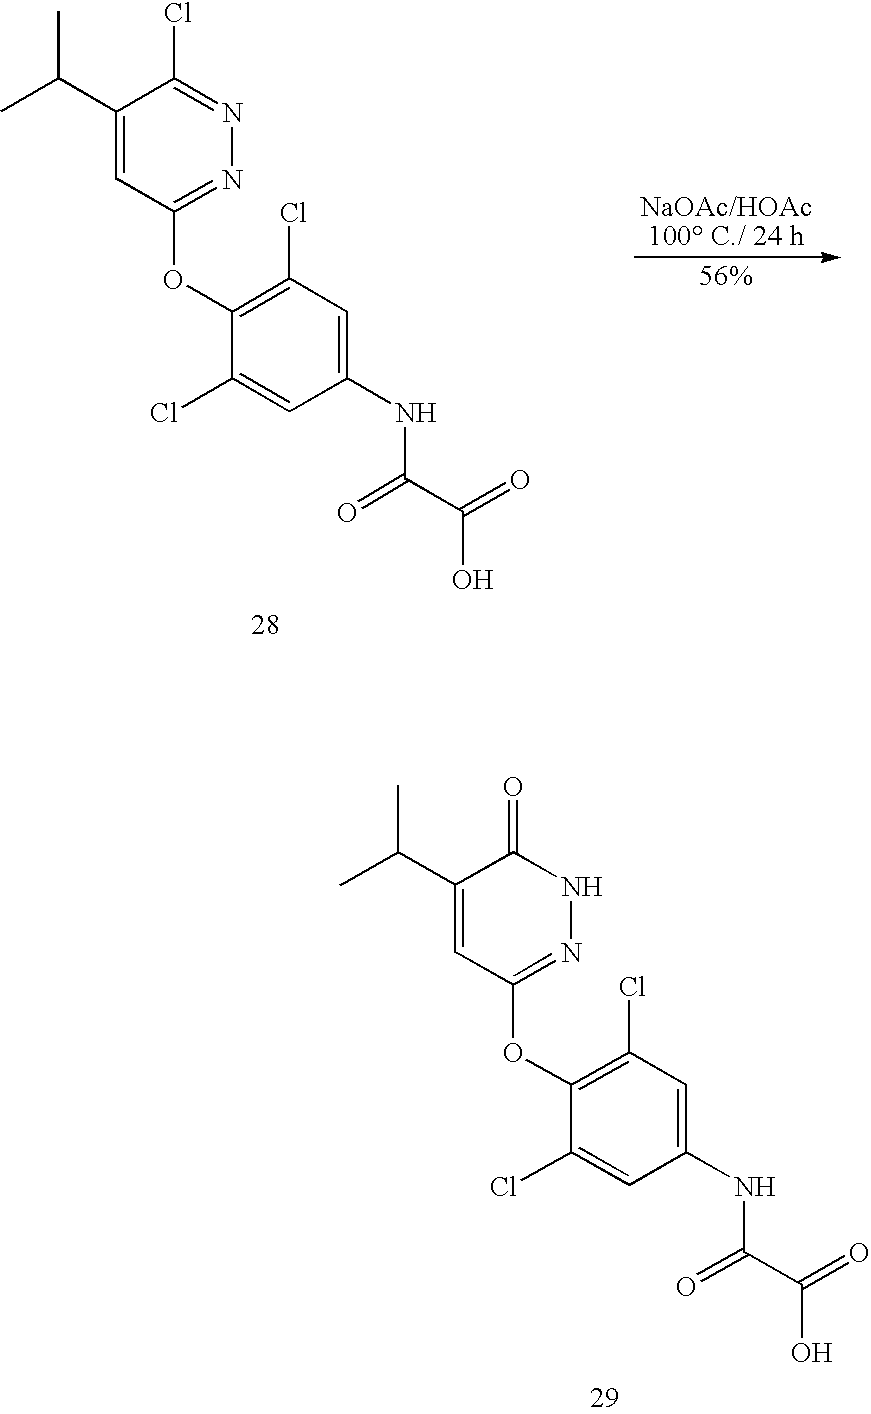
C1(C(C)C)=CC(OC2=C(Cl)C=C(NC(C(=O)O)=O)C=C2Cl)=NN=C1Cl.C1(C(C)C)=CC(OC2=C(Cl)C=C(NC(C(=O)O)=O)C=C2Cl)=NNC1=O
